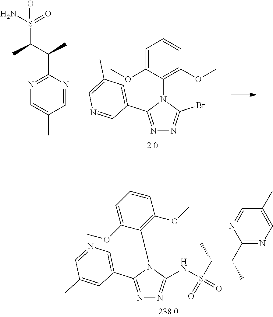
N1=C(C2=CN=CC(C)=C2)N(C2=C(OC)C=CC=C2OC)C(NS(C(C(C2=NC=C(C)C=N2)C)C)(=O)=O)=N1.C1=C(OC)C(N2C(C3=CC(C)=CN=C3)=NN=C2Br)=C(OC)C=C1.C1=NC(C(C(C)S(=O)(N)=O)C)=NC=C1C
